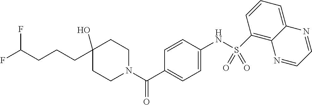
C1CN(C(C2=CC=C(NS(C3=C4C(=CC=C3)N=CC=N4)(=O)=O)C=C2)=O)CCC1(O)CCCC(F)F
